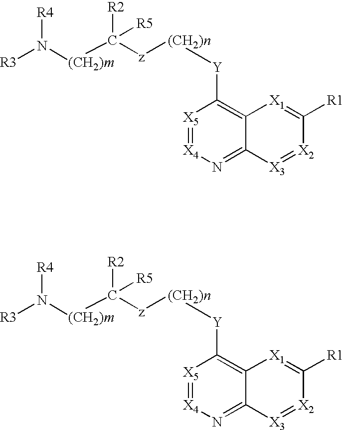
[R3]N([(CH2)m]C([z][(CH2)n][Y]C1=C2C(=N[X4]=[X5]1)[X3]=[X2]C([R1])=[X1]2)([R2])[R5])[R4].[R3]N([(CH2)m]C([z][(CH2)n][Y]C1=C2C(=N[X4]=[X5]1)[X3]=[X2]C([R1])=[X1]2)([R2])[R5])[R4]
